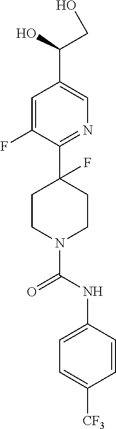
C1=C(F)C(C2(F)CCN(C(NC3=CC=C([CF3])C=C3)=O)CC2)=NC=C1C(O)CO
